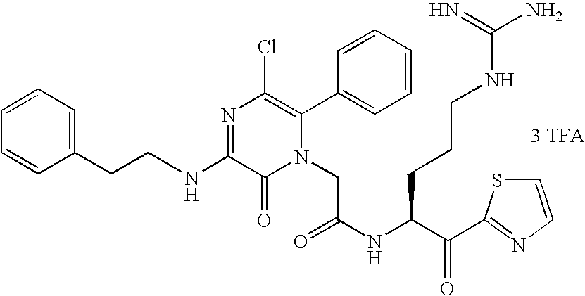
[3 TFA].N(C1=NC(Cl)=C(C2=CC=CC=C2)N(CC(NC(C(=O)C2=NC=CS2)CCCNC(N)=N)=O)C1=O)CCC1=CC=CC=C1
